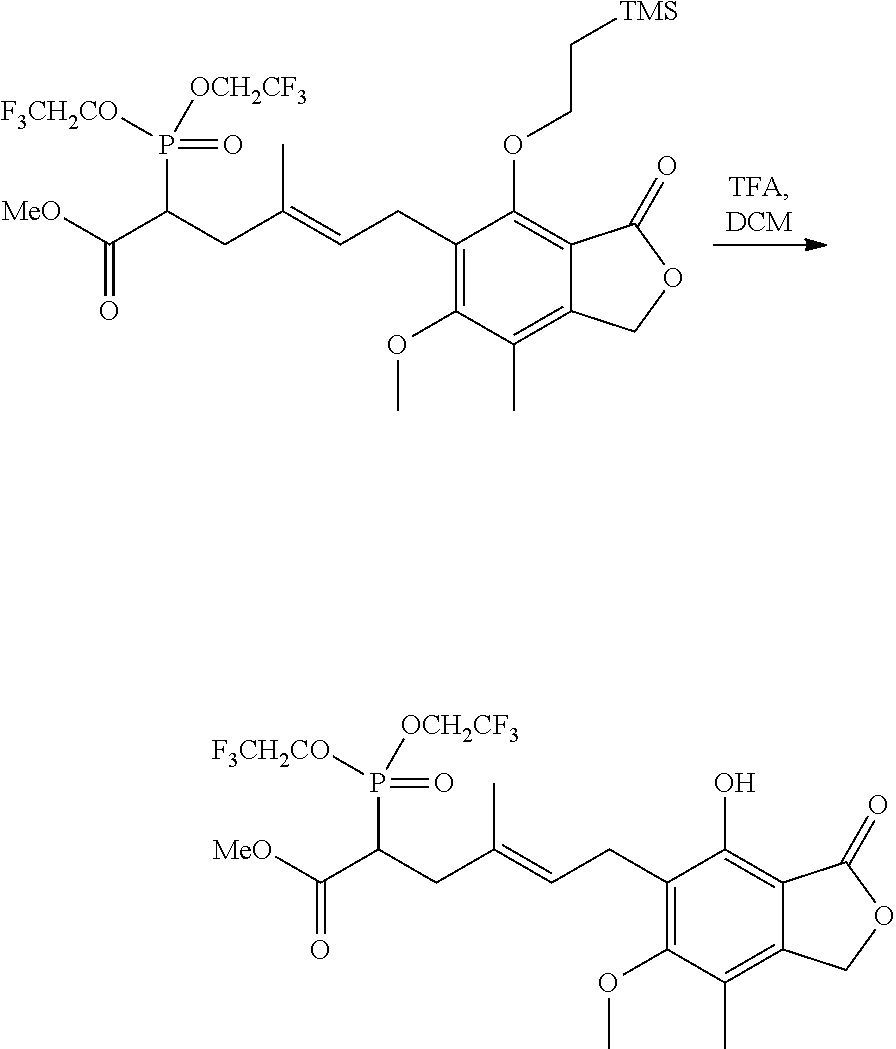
C1(CC=C(CC(C([MeO])=O)P([F3CH2CO])([OCH2CF3])=O)C)=C(OC)C(C)=C2C(=C1OCC[TMS])C(=O)OC2.C1(CC=C(CC(C([MeO])=O)P([F3CH2CO])([OCH2CF3])=O)C)=C(OC)C(C)=C2C(=C1O)C(=O)OC2
